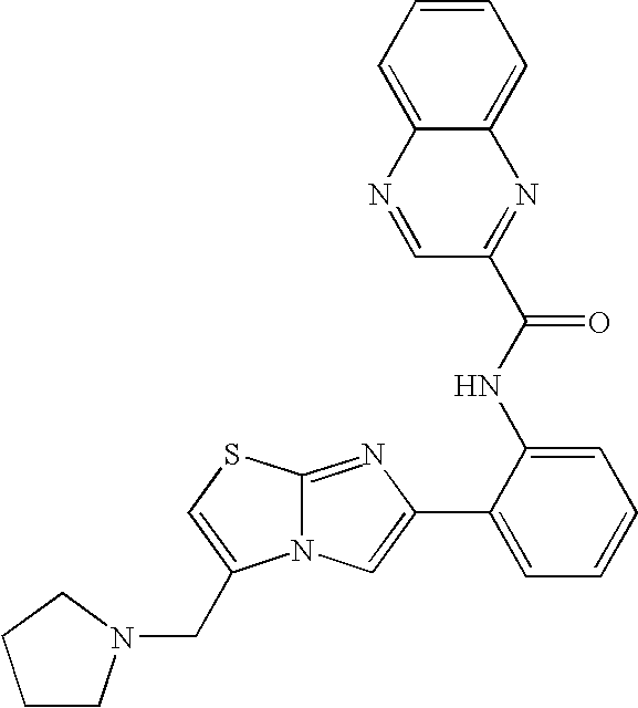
N12C(=NC(C3=CC=CC=C3NC(=O)C3=NC4=CC=CC=C4N=C3)=C1)SC=C2CN1CCCC1
